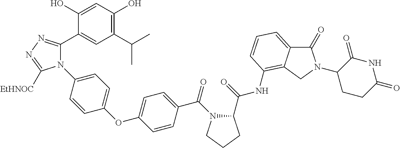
C1(C(C)C)=C(O)C=C(O)C(C2=NN=C([EtHNOC])N2C2=CC=C(OC3=CC=C(C(=O)N4C(C(NC5=C6C(=CC=C5)C(=O)N(C5CCC(=O)NC5=O)C6)=O)CCC4)C=C3)C=C2)=C1
